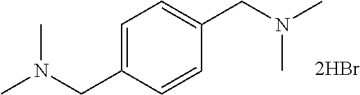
C1=CC(CN(C)C)=CC=C1CN(C)C
